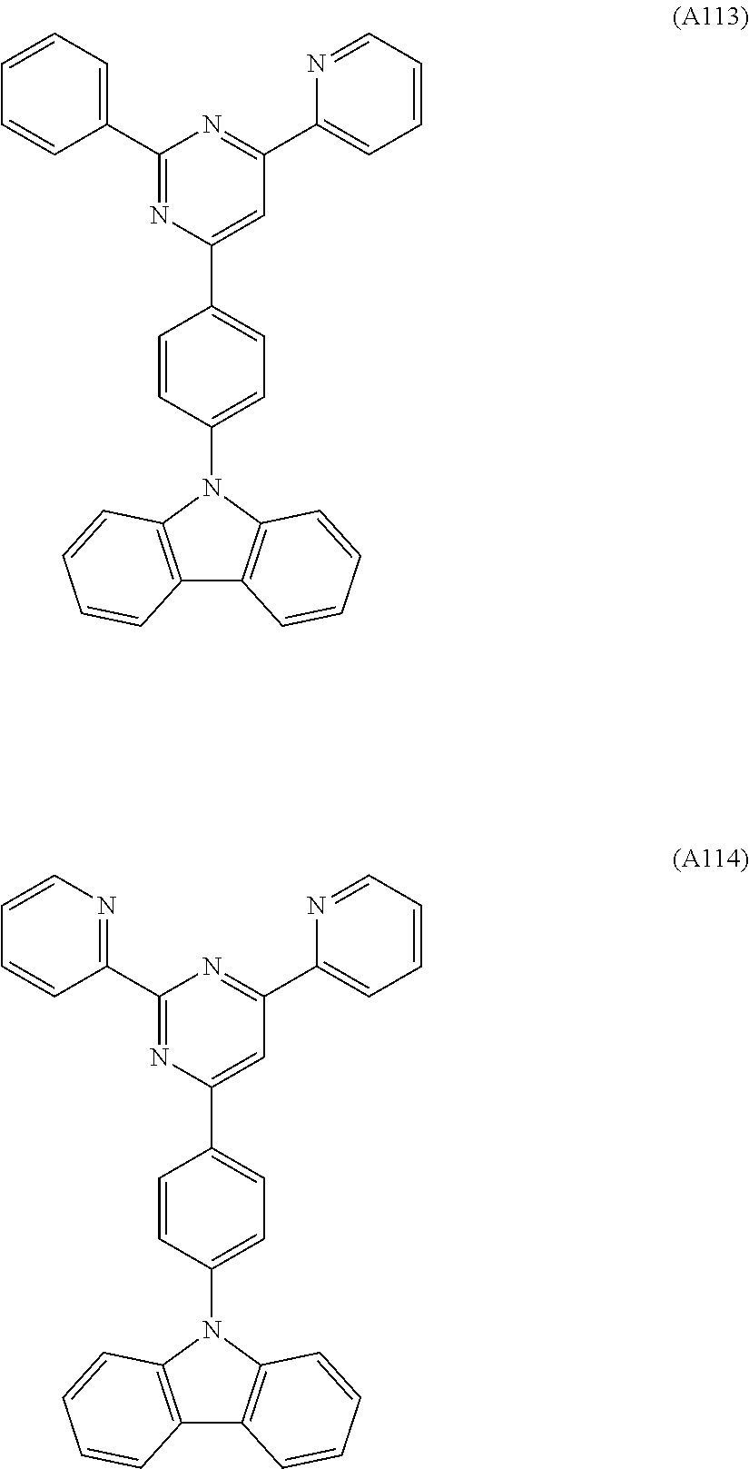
C1=CC(N2C3=C(C4=C2C=CC=C4)C=CC=C3)=CC=C1C1=CC(C2=CC=CC=N2)=NC(C2=CC=CC=C2)=N1.C1=CC(N2C3=C(C4=C2C=CC=C4)C=CC=C3)=CC=C1C1=CC(C2=CC=CC=N2)=NC(C2=NC=CC=C2)=N1
